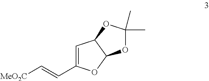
C(C1=CC2C(O1)OC(C)(C)O2)=C[MeO2C]
